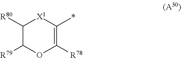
C1([R80])C([R79])OC([R78])=C(*)[X1]1
